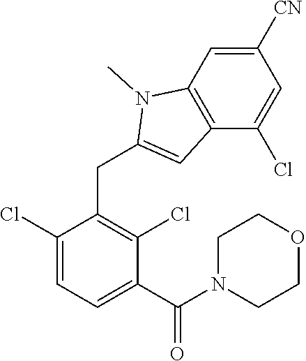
C1(Cl)=CC=C(C(=O)N2CCOCC2)C(Cl)=C1CC1=CC2=C(N1C)C=C([CN])C=C2Cl
